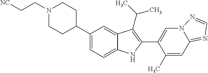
N1(CC[NC])CCC(C2=CC=C3C(=C2)C(C(C)C)=C(C2=CN4C(=NC=N4)C=C2C)N3)CC1
